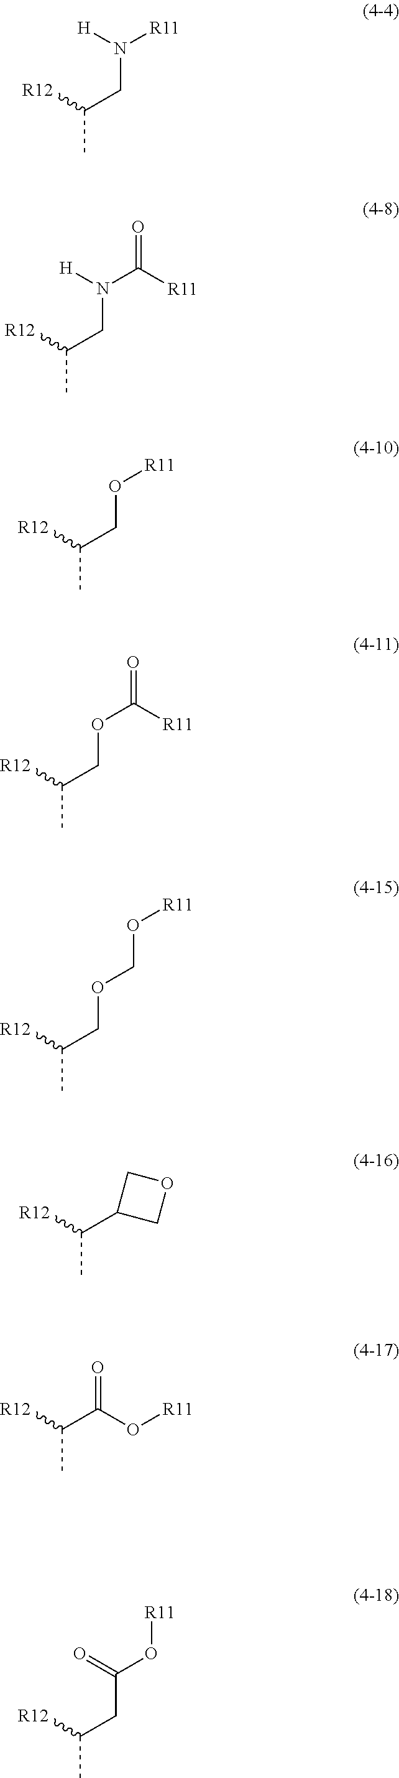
C(C)([R12])CN([R11])[H].C(C)([R12])CN(C([R11])=O)[H].C(C)([R12])CO[R11].C(C)([R12])COC([R11])=O.C(C)([R12])COCO[R11].C(C)([R12])C1COC1.C(C)([R12])C(O[R11])=O.C(C)([R12])CC(O[R11])=O
